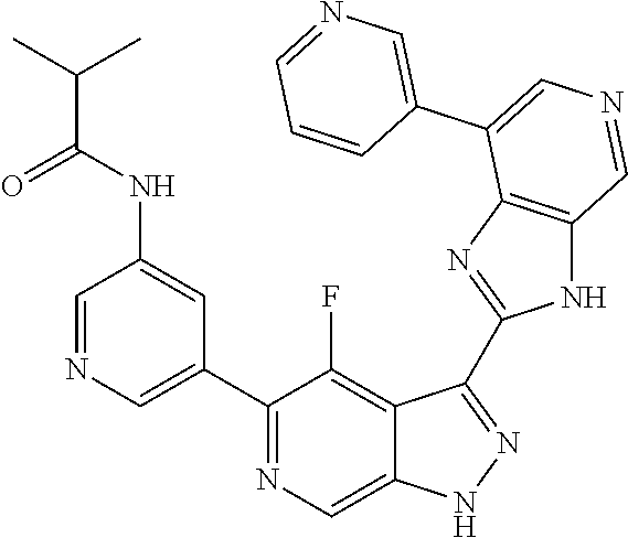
C1(C2=CN=CC(NC(C(C)C)=O)=C2)=NC=C2C(=C1F)C(C1=NC3=C(N1)C=NC=C3C1=CN=CC=C1)=NN2
